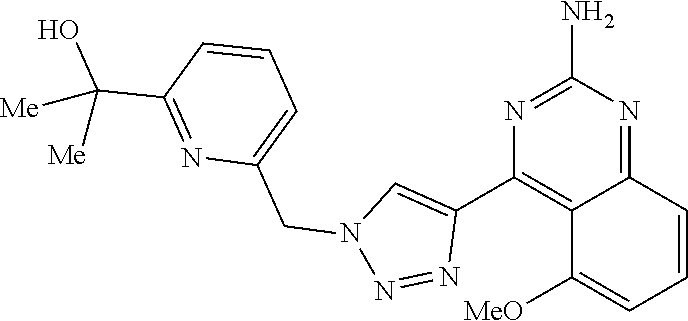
N1=C(N)N=C2C(=C1C1=CN(CC3=CC=CC(C(O)([Me])[Me])=N3)N=N1)C([MeO])=CC=C2
